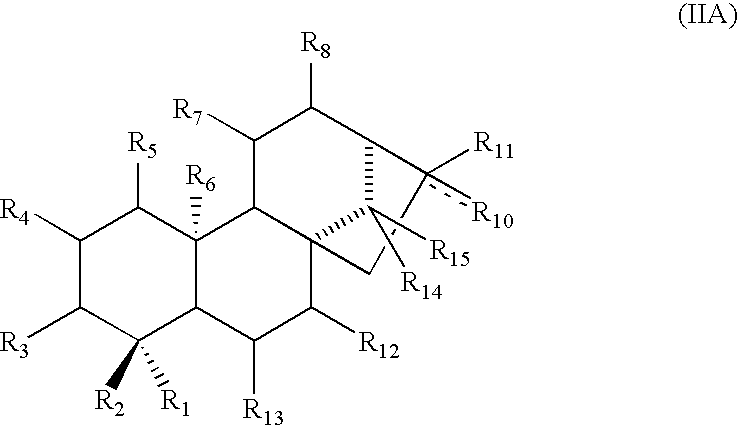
C1([R4])C([R3])C([R2])([R1])C2C([R6])(C1[R5])C1C3(C([R12])C2[R13])C([R14])([R15])C(C([R8])C1[R7])c([R11])([R10])C3
